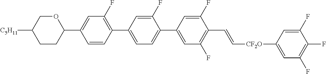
C1(F)=C(C2=CC=C(C3=CC(F)=C(C=C[CF2O]C4=CC(F)=C(F)C(F)=C4)C(F)=C3)C(F)=C2)C=CC(C2OCC([C5H11])CC2)=C1
